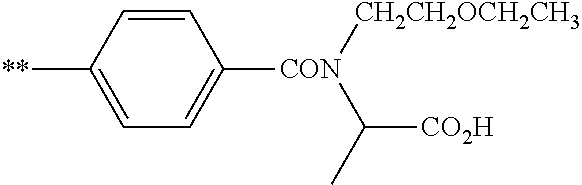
C1=CC([**])=CC=C1[CON]([CH2CH2OCH2CH3])C([CO2H])C
